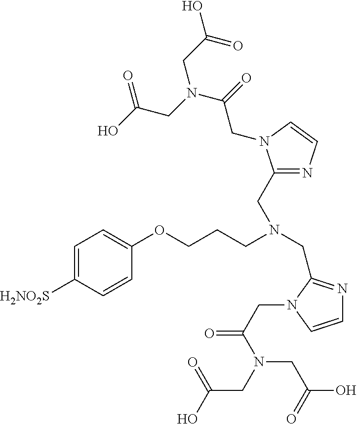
C(C(=O)N(CC(=O)O)CC(=O)O)N1C(CN(CCCOC2=CC=C([H2NO2S])C=C2)CC2=NC=CN2CC(=O)N(CC(O)=O)CC(=O)O)=NC=C1
